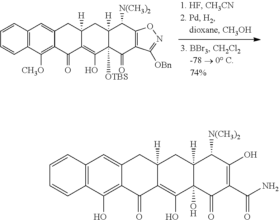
C12=C(C([CH3O])=C3C(=C1)CC1([H])C(=C(O)C4([OTBS])C([H])(C1)C([N(CH3)2])C1=C(C4=O)C([OBn])=NO1)C3=O)C=CC=C2.C12=C(C(O)=C3C(=C1)CC1([H])C(=C(O)C4(O)C([H])(C1)C([N(CH3)2])C(O)=C(C(N)=O)C4=O)C3=O)C=CC=C2
